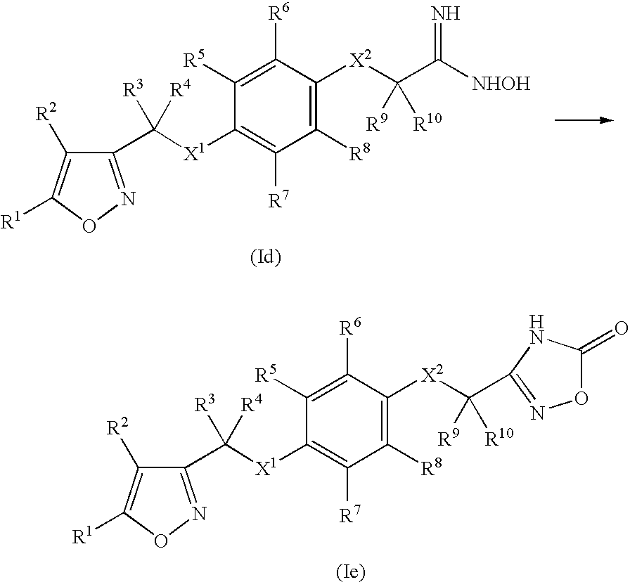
C1([R5])=C([R6])C([X2]C([R9])([R10])C2=NOC(=O)N2)=C([R8])C([R7])=C1[X1]C(C1=NOC([R1])=C1[R2])([R4])[R3].C1([R5])=C([R6])C([X2]C(C([NHOH])=N)([R9])[R10])=C([R8])C([R7])=C1[X1]C(C1=NOC([R1])=C1[R2])([R4])[R3]
